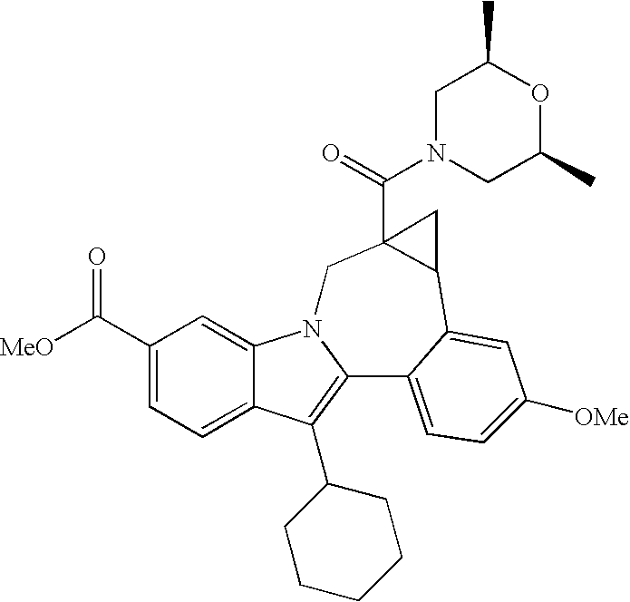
C1(C([MeO])=O)=CC=C2C(=C1)N1C(=C2C2CCCCC2)C2=CC=C([OMe])C=C2C2C(C(N3CC(C)OC(C)C3)=O)(C1)C2
